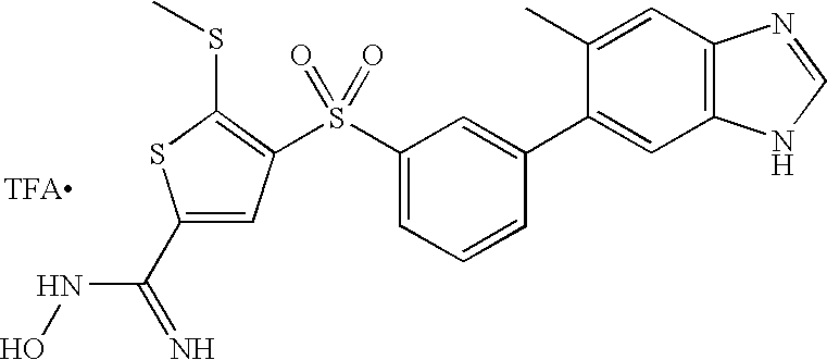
C1(C(=N)NO)=CC(S(C2=CC=CC(C3=CC4=C(C=C3C)N=CN4)=C2)(=O)=O)=C(SC)S1.[TFA]
